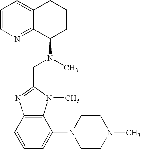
C12=C(C=CC=C1N1CCN(C)CC1)N=C(CN(C1CCCC3=CC=CN=C13)C)N2C
